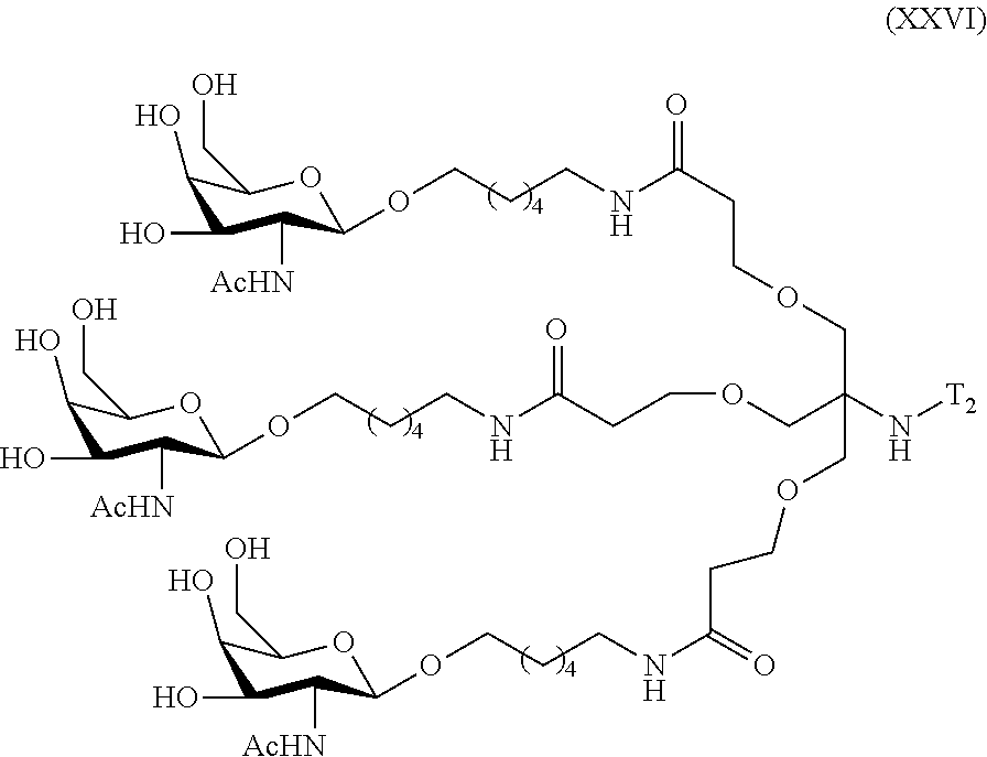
C1(O)C(O)C([AcHN])C(OCCCNC(CCOCC(COCCC(NCCCOC2C([AcHN])C(O)C(O)C(CO)O2)=O)(N[T2])COCCC(NCCCOC2C([AcHN])C(O)C(O)C(CO)O2)=O)=O)OC1CO
